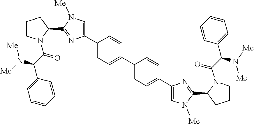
C1=CC=CC(C(C(N2CCCC2C2=NC(C3=CC=C(C4=CC=C(C5=CN([Me])C(C6N(C(C(C7=CC=CC=C7)N([Me])[Me])=O)CCC6)=N5)C=C4)C=C3)=CN2[Me])=O)N([Me])[Me])=C1
